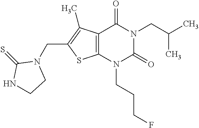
C12=C(N(CCCF)C(=O)N(CC(C)C)C1=O)SC(CN1C(=S)NCC1)=C2C
